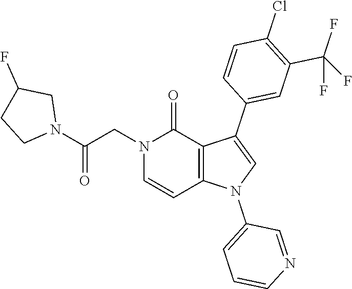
C1(Cl)=C(C(F)(F)F)C=C(C2=CN(C3=CC=CN=C3)C3=C2C(=O)N(CC(N2CC(F)CC2)=O)C=C3)C=C1
